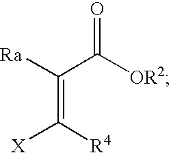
[X]C([R4])=C(C([OR2])=O)[Ra]
